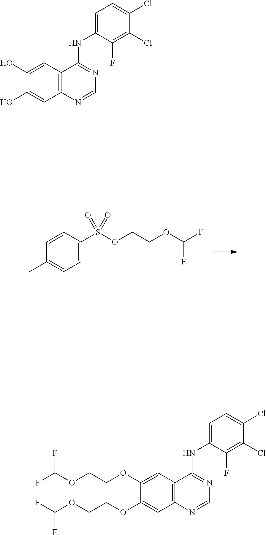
C1(O)=CC2=C(C=C1O)N=CN=C2NC1=CC=C(Cl)C(Cl)=C1F.C1=CC(S(OCCOC(F)F)(=O)=O)=CC=C1C.C1(OCCOC(F)F)=CC2=C(C=C1OCCOC(F)F)N=CN=C2NC1=CC=C(Cl)C(Cl)=C1F
